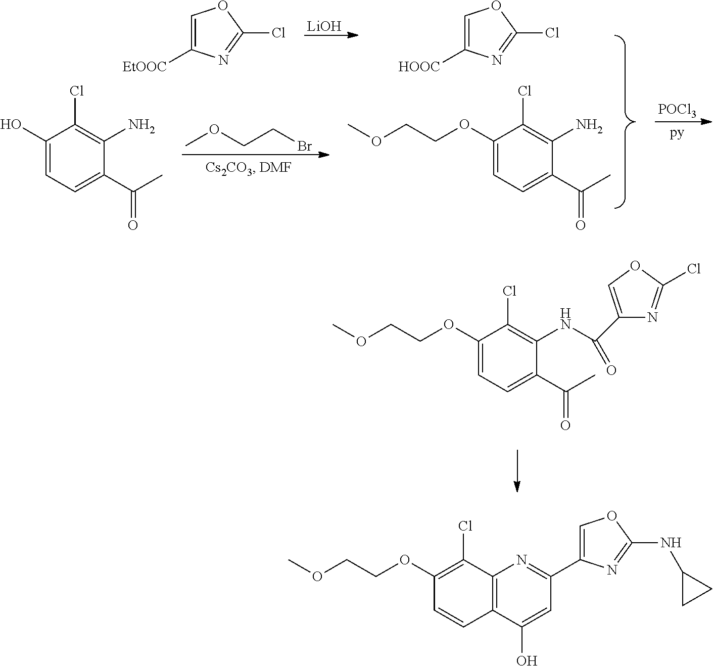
C1=C([EtOOC])N=C(Cl)O1.C1(O)=CC=C(C(C)=O)C(N)=C1Cl.[LiOH].COCCBr.[POCl3].C1=C([HOOC])N=C(Cl)O1.C1(OCCOC)=CC=C(C(C)=O)C(N)=C1Cl.C1(OCCOC)=CC=C(C(C)=O)C(NC(=O)C2=COC(Cl)=N2)=C1Cl.C1(OCCOC)=C(Cl)C2=C(C=C1)C(O)=CC(C1=COC(NC3CC3)=N1)=N2
